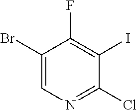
C1(Br)=CN=C(Cl)C(I)=C1F
